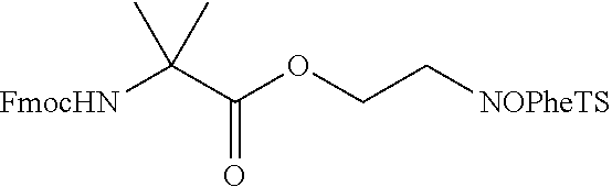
[FmocHN]C(C)(C)C(OCC[NOPheTS])=O
